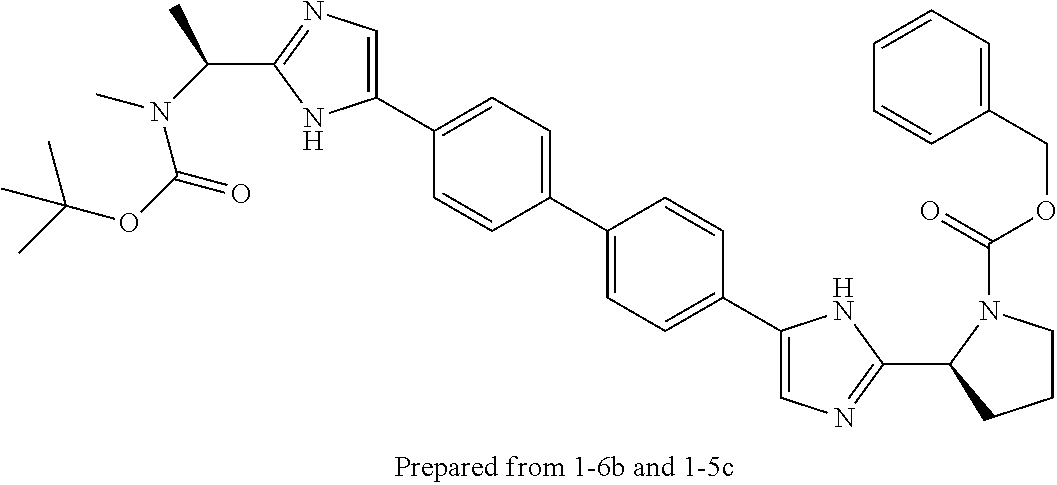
C1(C2=CC=C(C3=CC=C(C4=CN=C(C5CCCN5C(OCC5=CC=CC=C5)=O)N4)C=C3)C=C2)=CN=C(C(N(C)C(OC(C)(C)C)=O)C)N1
